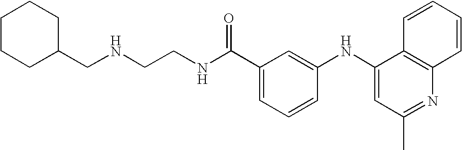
C(C1=CC=CC(NC2=CC(C)=NC3=C2C=CC=C3)=C1)(NCCNCC1CCCCC1)=O
